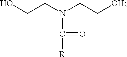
OCCN(CC[OH])C([R])=O
